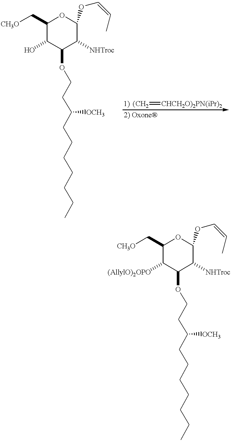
C1(C[CH3O])C(O)C(OCCC(CCCCCCC)[OCH3])C([NHTroc])C(OC=CC)O1.[(CH2]=[CHCH2O)2PN(iPr)2].C1(C[CH3O])C([(AllylO)2OPO])C(OCCC(CCCCCCC)[OCH3])C([NHTroc])C(OC=CC)O1
